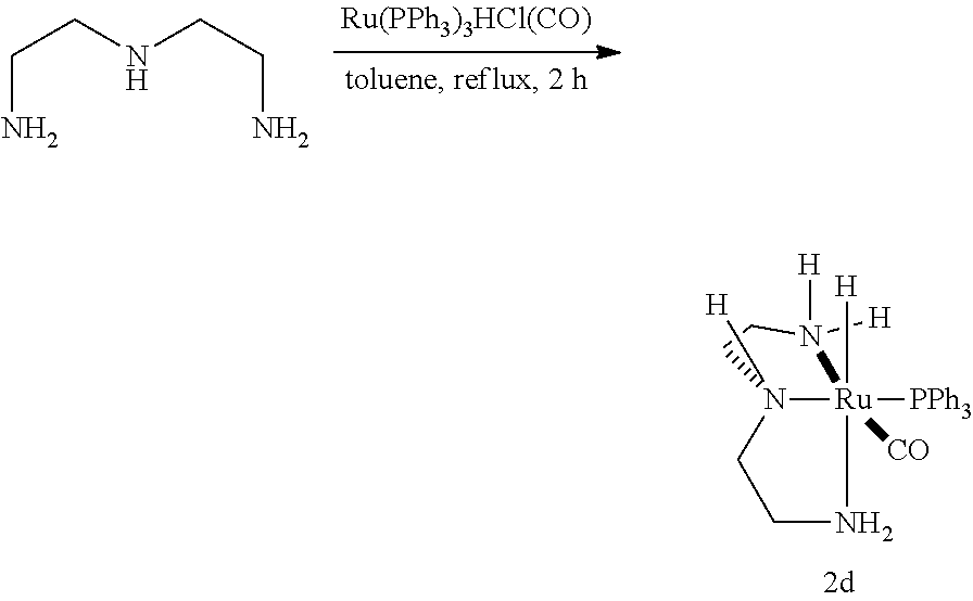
N(CCN)CCN.[Ru]12([CO])([PPh3])([H])N([H])(CCN1([H])[H])CCN2
